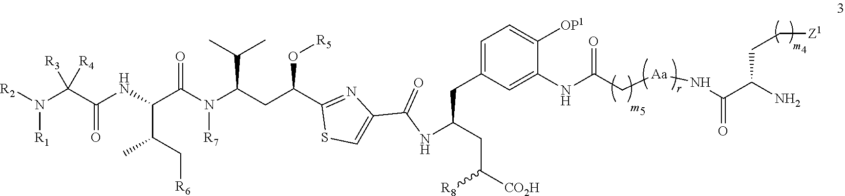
C(C(C1=NC(C(NC(CC([CO2H])[R8])CC2=CC=C([OP1])C(NC(C[Aa]NC(=O)C(N)CC[Z1])=O)=C2)=O)=CS1)O[R5])C(N([R7])C(C(C(C[R6])C)NC(=O)C([R3])([R4])N([R2])[R1])=O)C(C)C
